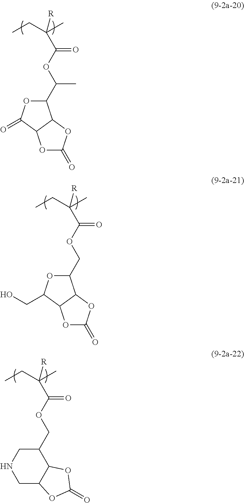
C(C)(CC)([R])C(OC(C1OC(=O)C2C1OC(=O)O2)C)=O.C(C)(CC)([R])C(OCC1OC(CO)C2C1OC(=O)O2)=O.C(C)(CC)([R])C(OCC1CNCC2C1OC(=O)O2)=O
